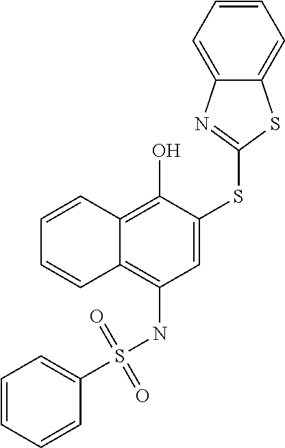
C1=C(SC2=NC3=CC=CC=C3S2)C(O)=C2C(=C1NS(C1=CC=CC=C1)(=O)=O)C=CC=C2
